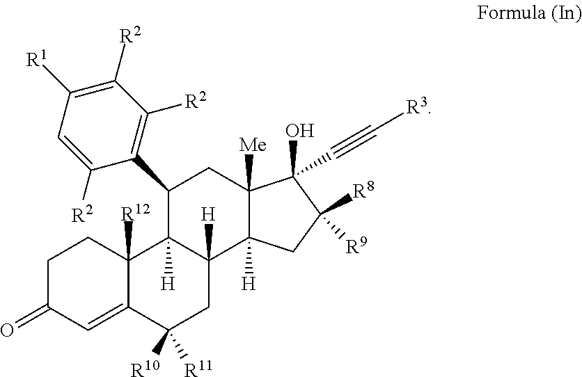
C1C(=O)C=C2C([R12])(C1)C1([H])C([H])(CC2([R10])[R11])C2([H])C([Me])(CC1C1=C([R2])C([R2])=C([R1])C=C1[R2])C(O)(C#C[R3])C([R8])([R9])C2
